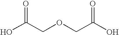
OC(COCC(O)=O)=O
